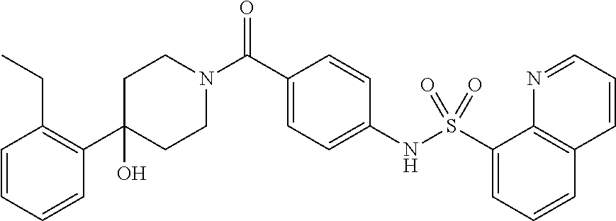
C1(O)(C2=C(CC)C=CC=C2)CCN(C(C2=CC=C(NS(C3=CC=CC4=C3N=CC=C4)(=O)=O)C=C2)=O)CC1
